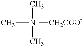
[N+](C)(C)([CH2COO-])C
